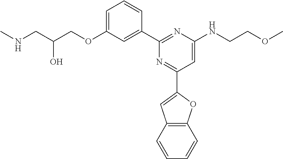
N(CC(COC1=CC=CC(C2=NC(NCCOC)=CC(C3=CC4=C(O3)C=CC=C4)=N2)=C1)O)C
